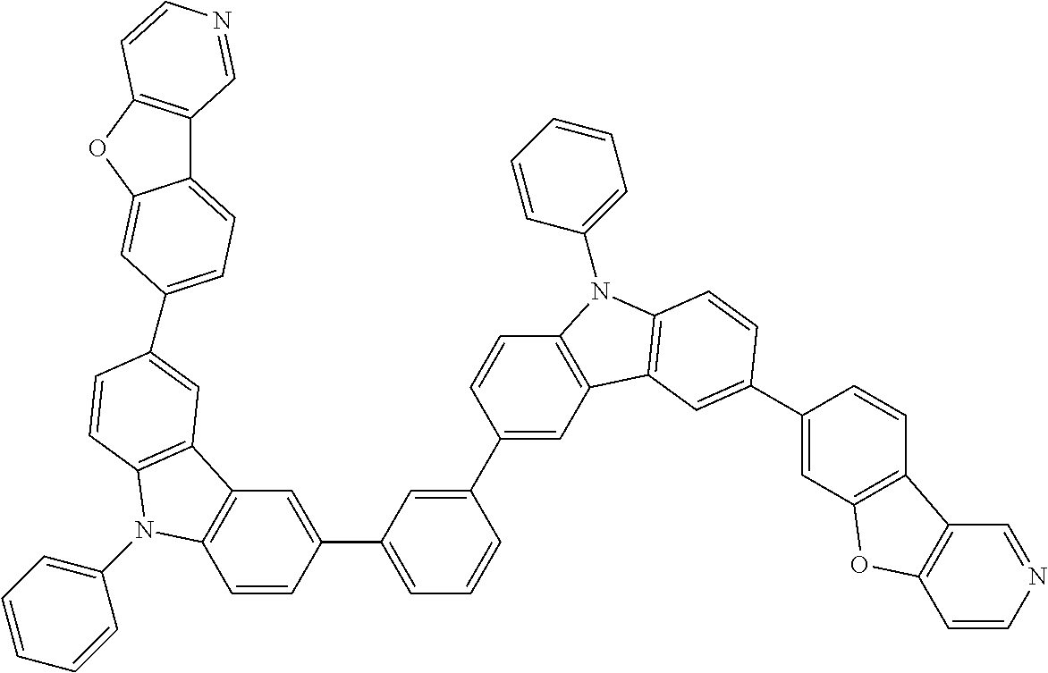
C12=CC=C(C3=CC4=C(C=C3)N(C3=CC=CC=C3)C3=C4C=C(C4=CC=CC(C5=CC6=C(C=C5)N(C5=CC=CC=C5)C5=C6C=C(C6=CC7=C(C=C6)C6=C(C=CN=C6)O7)C=C5)=C4)C=C3)C=C1OC1=C2C=NC=C1
